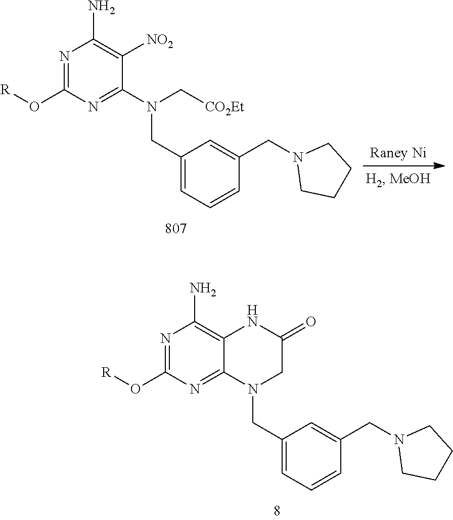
N1=C(O[R])N=C2C(=C1N)NC(=O)CN2CC1=CC=CC(CN2CCCC2)=C1.N1=C(O[R])N=C(N(C[CO2Et])CC2=CC=CC(CN3CCCC3)=C2)C([NO2])=C1N
